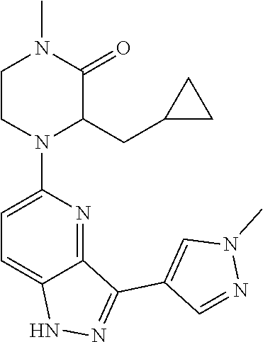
C12=NC(N3C(CC4CC4)C(=O)N(C)CC3)=CC=C1NN=C2C1=CN(C)N=C1
